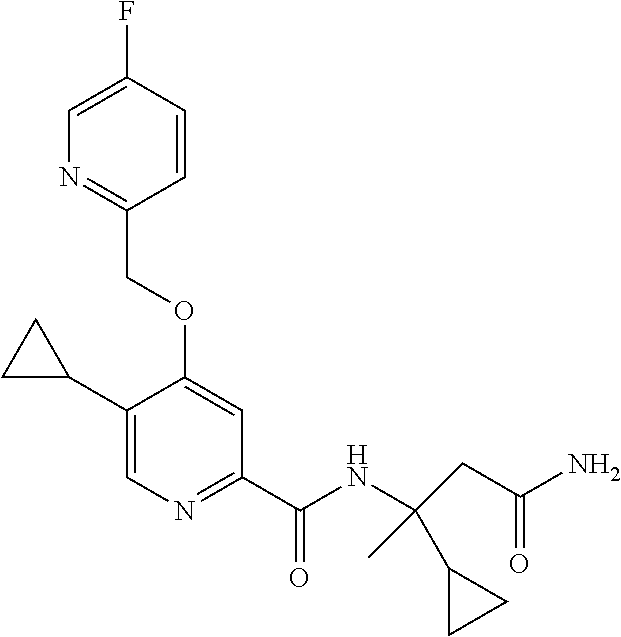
C1(C2CC2)=CN=C(C(NC(CC(N)=O)(C)C2CC2)=O)C=C1OCC1=NC=C(F)C=C1
